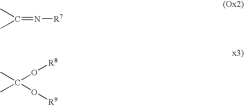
C(=N[R7])(C)C.CC(C)(O[R8])O[R9]
